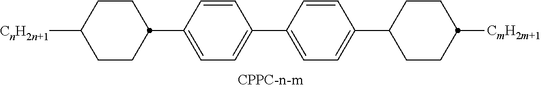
C1CC([CnH2n+1])CCC1C1=CC=C(C2=CC=C(C3CCC([CmH2m+1])CC3)C=C2)C=C1
